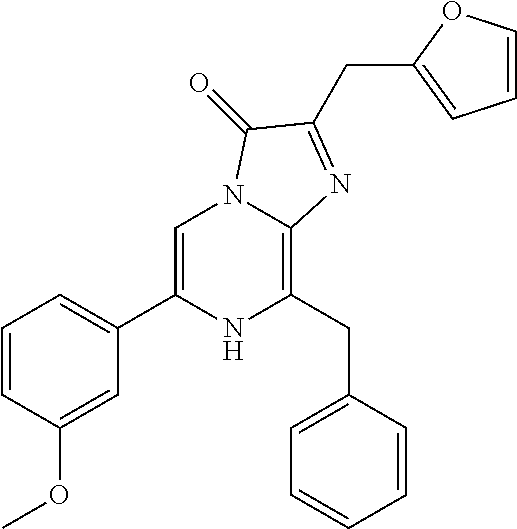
C1=C(C2=CC=CC(OC)=C2)NC(CC2=CC=CC=C2)=C2N1C(=O)C(CC1=CC=CO1)=N2
